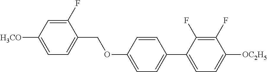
C1(F)=CC([H3CO])=CC=C1COC1=CC=C(C2=CC=C([OC2H5])C(F)=C2F)C=C1
